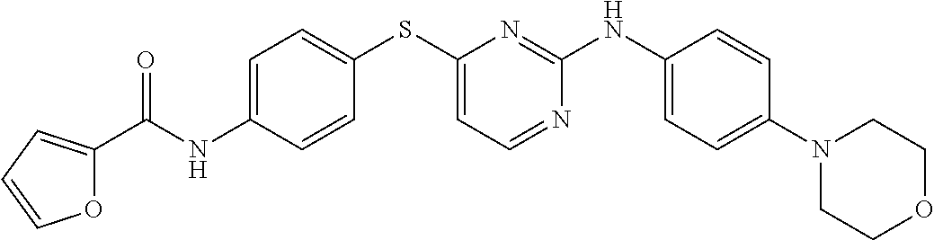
C1=C(NC(=O)C2=CC=CO2)C=CC(SC2=CC=NC(NC3=CC=C(N4CCOCC4)C=C3)=N2)=C1
